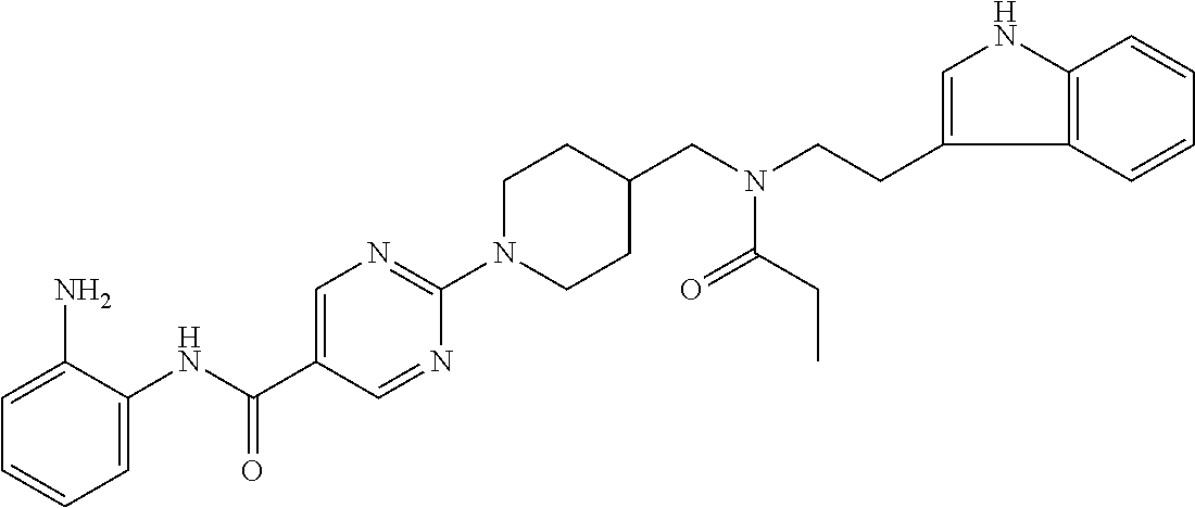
C1=C(N)C(NC(C2=CN=C(N3CCC(CN(CCC4=CNC5=C4C=CC=C5)C(=O)CC)CC3)N=C2)=O)=CC=C1
